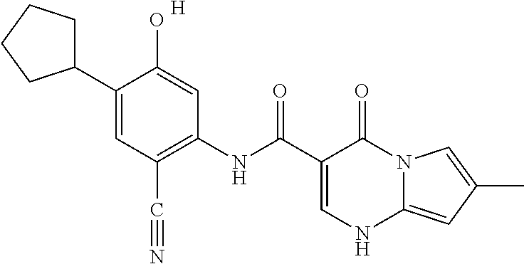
C1(C2CCCC2)=CC(C#N)=C(NC(C2=CNC3=CC(C)=CN3C2=O)=O)C=C1O.[H]
